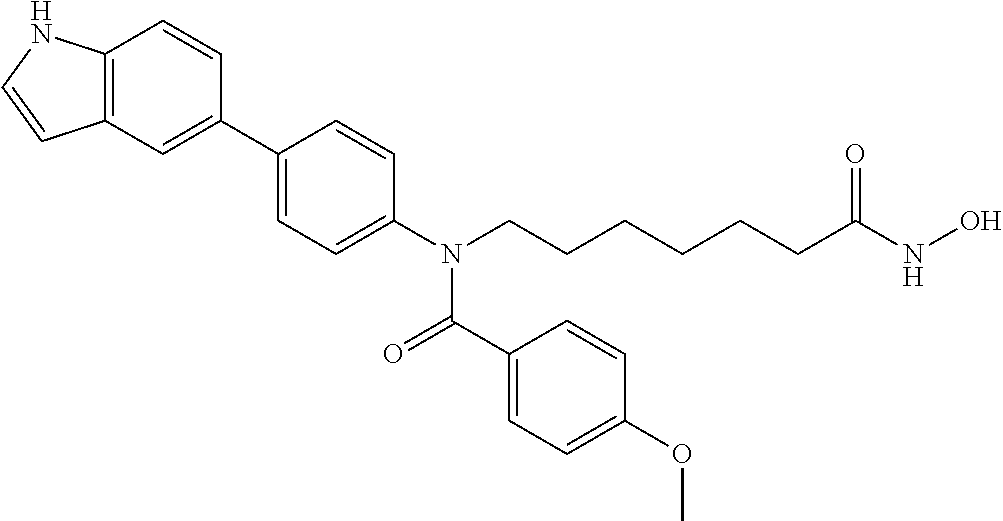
C1(C2=CC3=C(C=C2)NC=C3)=CC=C(N(CCCCCCC(NO)=O)C(C2=CC=C(OC)C=C2)=O)C=C1
